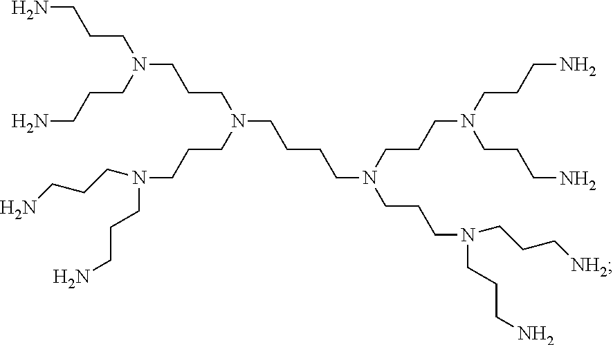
NCCCN(CCCN(CCCCN(CCCN(CCCN)CCCN)CCCN(CCCN)CCC[NH2])CCCN(CCCN)CCCN)CCCN
